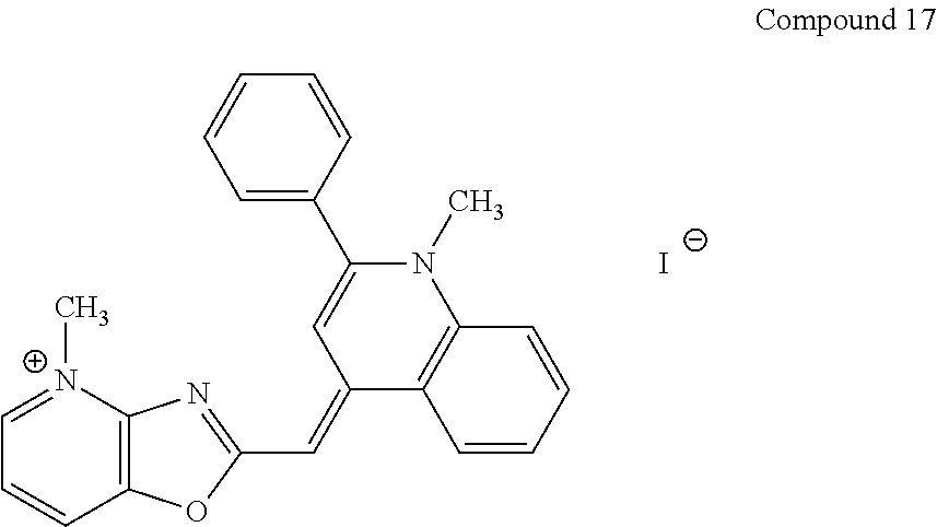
[I-].[N+]1(C)=CC=CC2=C1N=C(C=C1C3=C(N(C)C(C4=CC=CC=C4)=C1)C=CC=C3)O2
